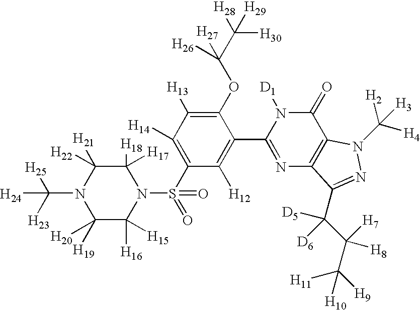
C1([H17])([H18])C([H22])([H21])N(C([H23])([H25])[H24])C([H20])([H19])C([H16])([H15])N1S(C1=C([H14])C([H13])=C(OC(C([H28])([H30])[H29])([H27])[H26])C(C2=NC3=C(C(=O)N2[D1])N(C([H4])([H2])[H3])N=C3C(C(C([H9])([H11])[H10])([H7])[H8])([D5])[D6])=C1[H12])(=O)=O
